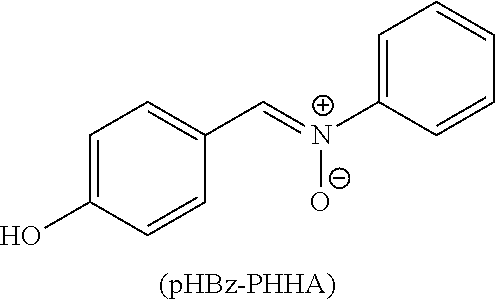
C1=C(O)C=CC(C=[N+](C2=CC=CC=C2)[O-])=C1
